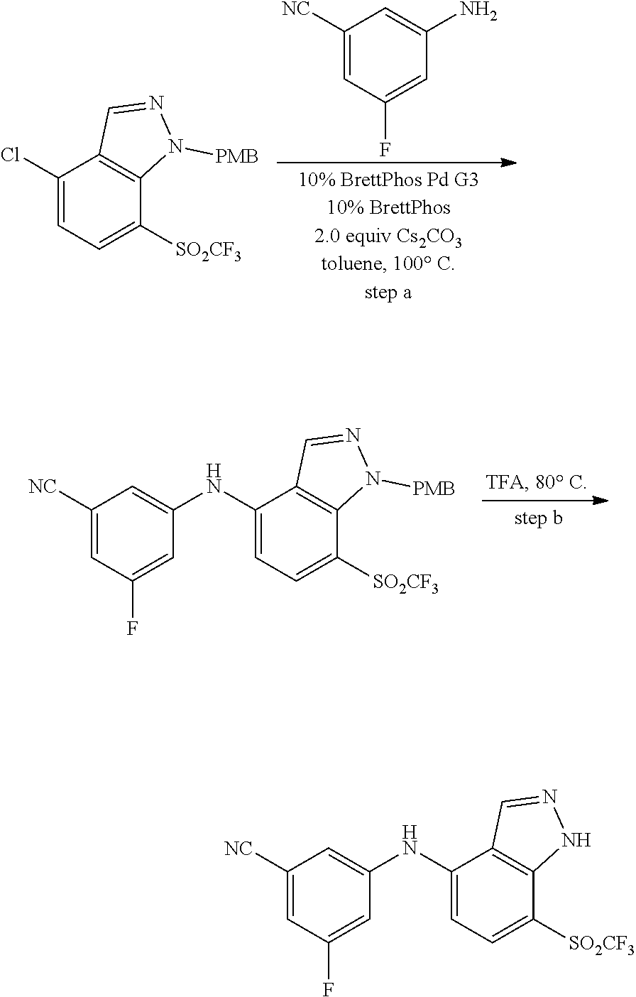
C1([NC])=CC(F)=CC(N)=C1.C1(Cl)=CC=C([SO2CF3])C2=C1C=NN2[PMB].C1(NC2=CC([NC])=CC(F)=C2)=CC=C([SO2CF3])C2=C1C=NN2[PMB].C1(NC2=CC([NC])=CC(F)=C2)=CC=C([SO2CF3])C2=C1C=NN2
